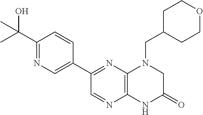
C1(C2=NC3=C(N=C2)NC(=O)CN3CC2CCOCC2)=CN=C(C(C)(O)C)C=C1
